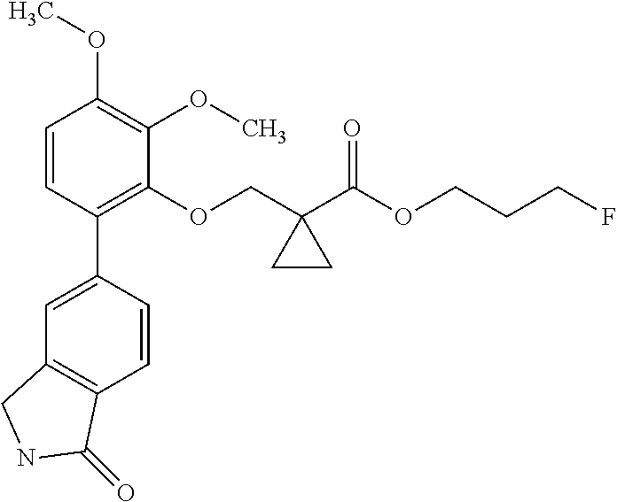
C1=CC(C2=CC3=C(C=C2)C(=O)NC3)=C(OCC2(C(OCCCF)=O)CC2)C(OC)=C1OC
